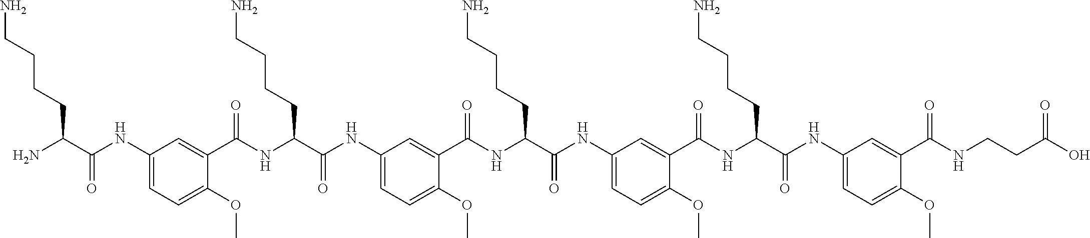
C1(NC(C(N)CCCCN)=O)=CC=C(OC)C(C(NC(C(NC2=CC=C(OC)C(C(NC(C(NC3=CC=C(OC)C(C(NC(C(NC4=CC=C(OC)C(C(NCCC(O)=O)=O)=C4)=O)CCCCN)=O)=C3)=O)CCCCN)=O)=C2)=O)CCCCN)=O)=C1
